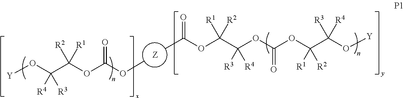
CC(OC(C(OC(OC(C(O[Y])([R4])[R3])([R1])[R2])=O)([R3])[R4])([R1])[R2])=O.[Z].[Y]OC(C(OC(OC)=O)([R1])[R2])([R4])[R3]
